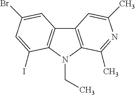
C12=C(N(CC)C3=C1C=C(Br)C=C3I)C(C)=NC(C)=C2
